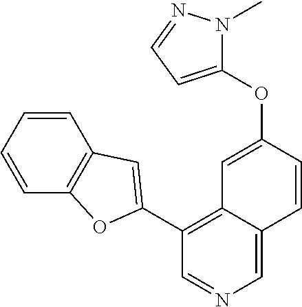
C1=CC=CC2=C1C=C(C1=C3C(=CN=C1)C=CC(OC1=CC=NN1C)=C3)O2
